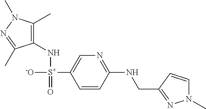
C1(N[S+]([-O])(=O)C2=CN=C(NCC3=NN(C)C=C3)C=C2)=C(C)N(C)N=C1C
